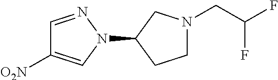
C1=NN(C2CCN(CC(F)F)C2)C=C1[O2N]
